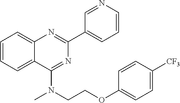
C1=CC=C2C(=C1)N=C(C1=CC=CN=C1)N=C2N(CCOC1=CC=C([CF3])C=C1)C
